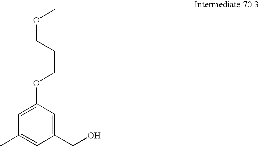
C1=C(OCCCOC)C=C(CO)C=C1C
